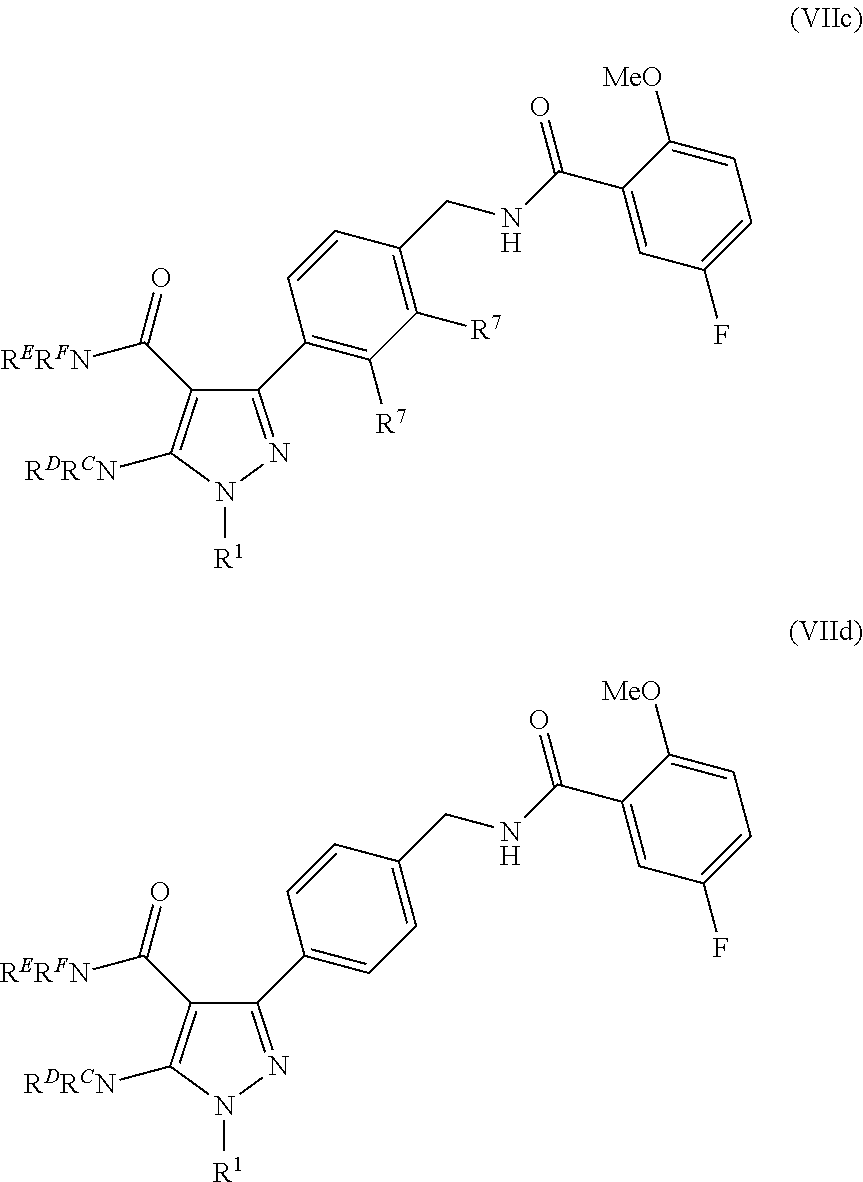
C1(C2=C([R7])C([R7])=C(CNC(=O)C3=CC(F)=CC=C3[MeO])C=C2)=NN([R1])C([RDRCN])=C1C(=O)[RERFN].C1(C2=CC=C(CNC(=O)C3=CC(F)=CC=C3[MeO])C=C2)=NN([R1])C([RDRCN])=C1C(=O)[RERFN]
